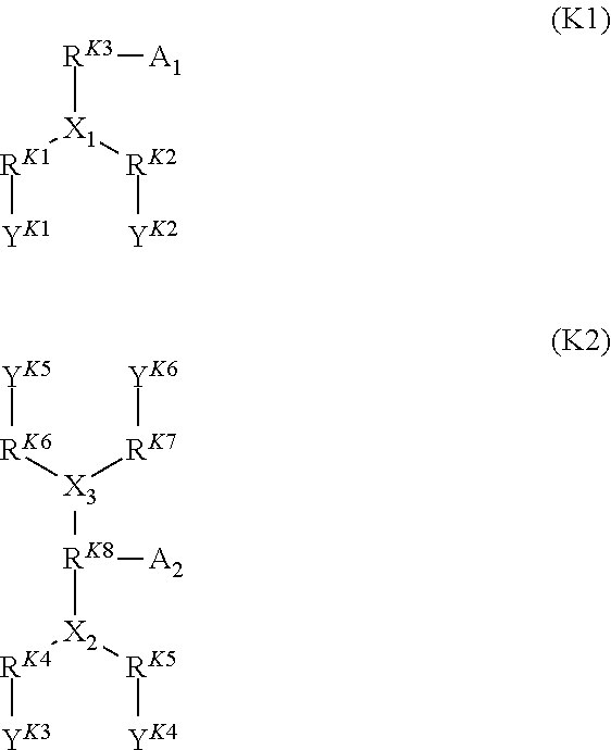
[RK4]([YK3])[X2]([RK5][YK4])[RK8]([A2])[X3]([RK6][YK5])[RK7][YK6].[RK1]([YK1])[X1]([RK2][YK2])[RK3][A1]
